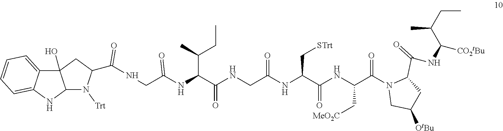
C12(O)C3=CC=CC=C3NC1N([Trt])C(C(NCC(NC(C(NCC(NC(C(NC(C(N1CC([OtBu])CC1C(=O)NC([CO2tBu])C(C)CC)=O)C[MeO2C])=O)C[STrt])=O)=O)C(C)CC)=O)=O)C2
